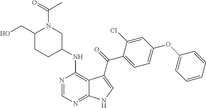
C1(OC2=CC=CC=C2)=CC=C(C(=O)C2=CNC3=NC=NC(NC4CN(C(=O)C)C(CO)CC4)=C32)C(Cl)=C1
